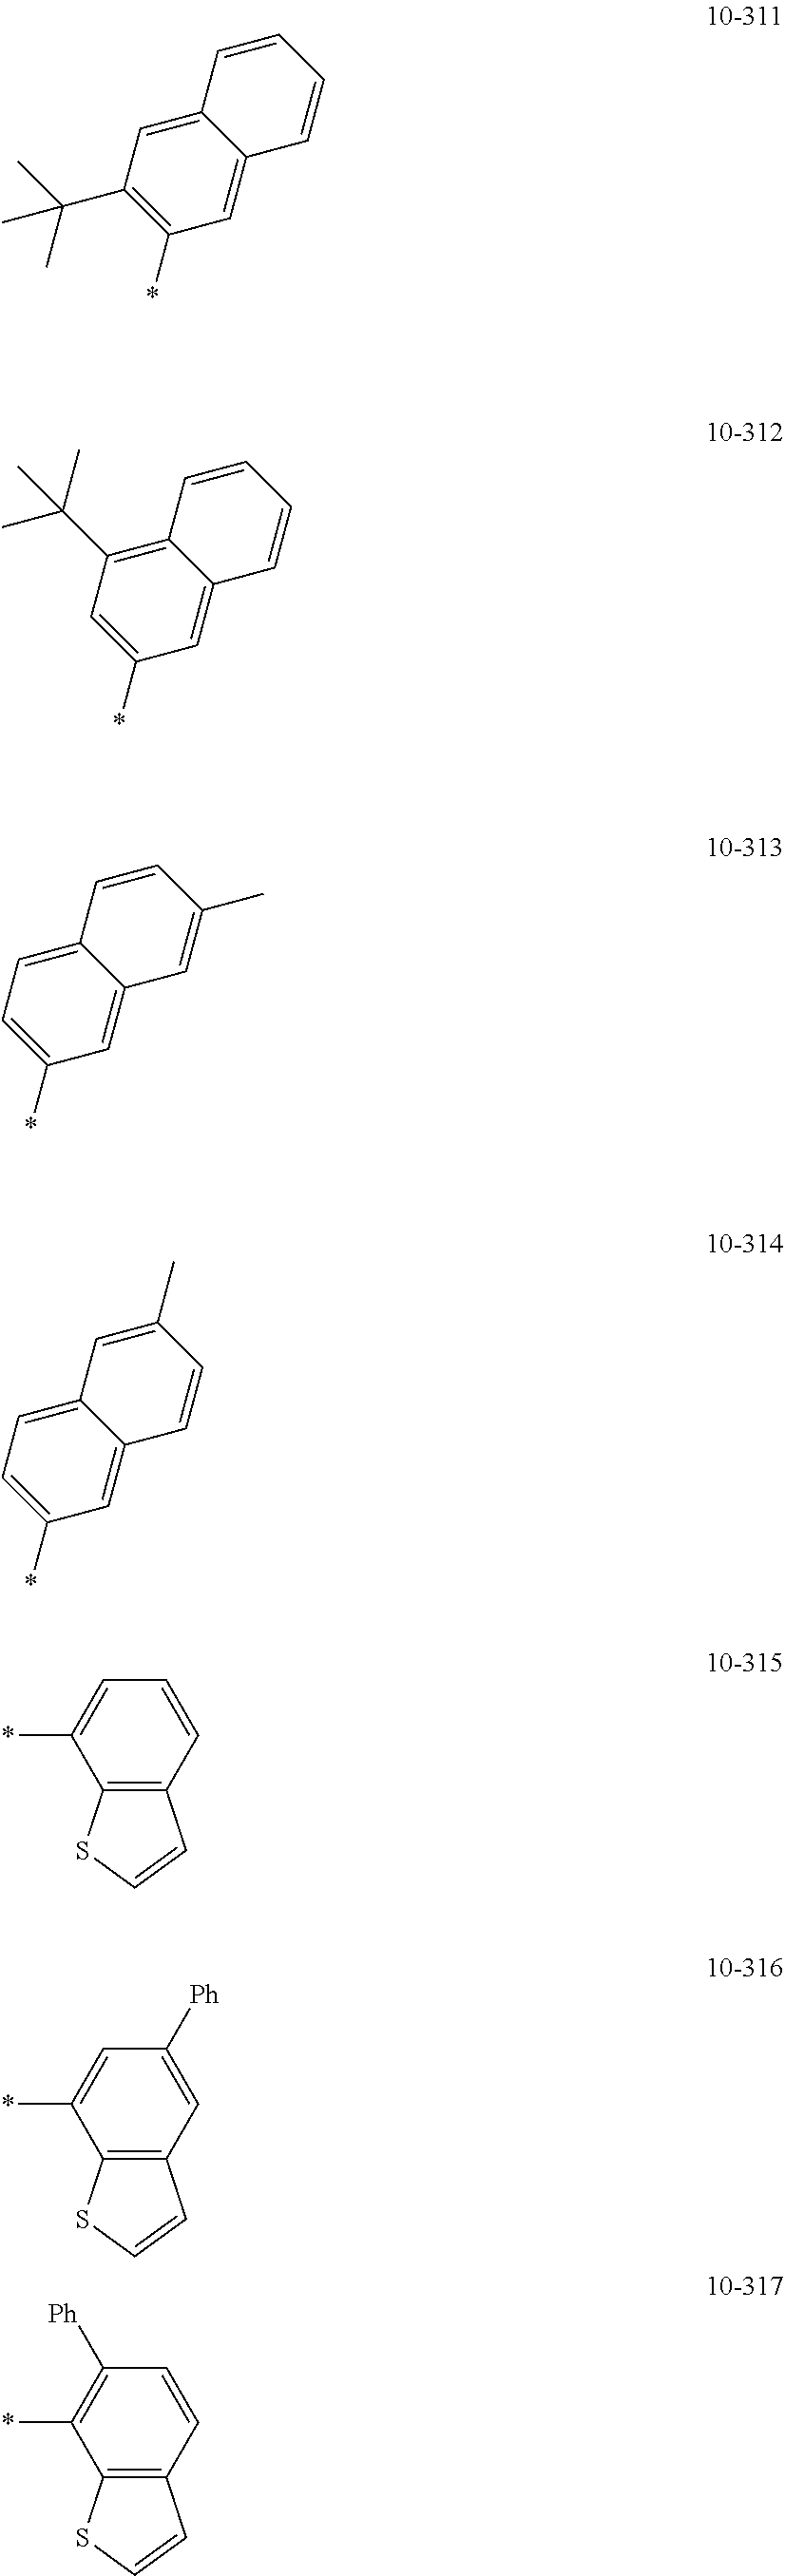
C1=C2C(=CC(*)=C1C(C)(C)C)C=CC=C2.C1(C(C)(C)C)=C2C(=CC(*)=C1)C=CC=C2.C1=C2C(=CC(*)=C1)C=C(C)C=C2.C1=C2C(=CC(*)=C1)C=CC(C)=C2.C12=C(C=CC=C1*)C=CS2.C12=C(C=C([Ph])C=C1*)C=CS2.C12=C(C=CC([Ph])=C1*)C=CS2
